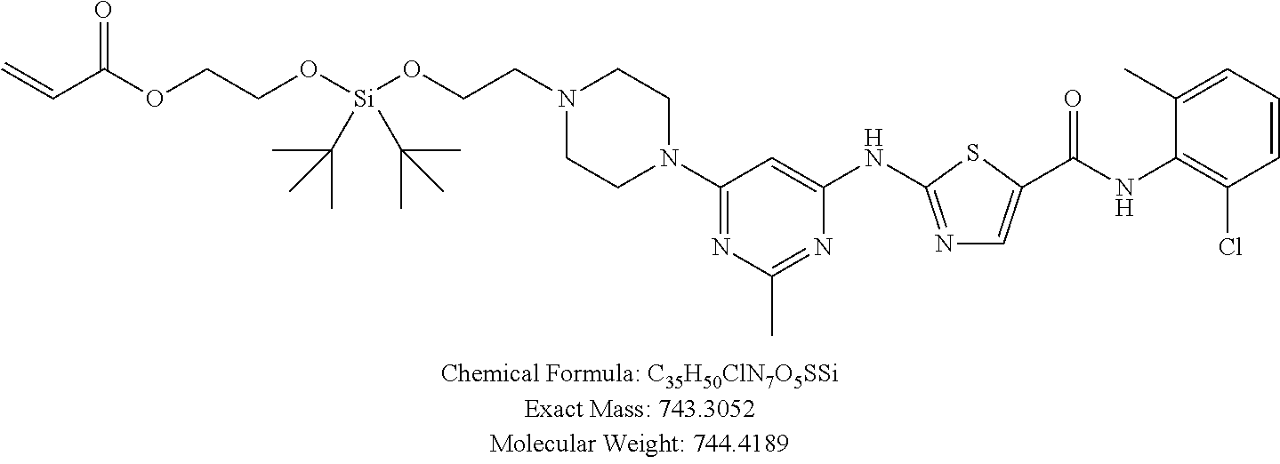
N1(CCO[Si](OCCOC(C=C)=O)(C(C)(C)C)C(C)(C)C)CCN(C2=NC(C)=NC(NC3=NC=C(C(NC4=C(Cl)C=CC=C4C)=O)S3)=C2)CC1
